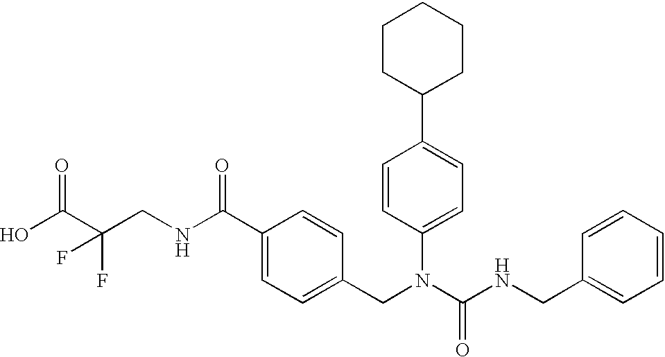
OC(C(CNC(C1=CC=C(CN(C(NCC2=CC=CC=C2)=O)C2=CC=C(C3CCCCC3)C=C2)C=C1)=O)(F)F)=O
